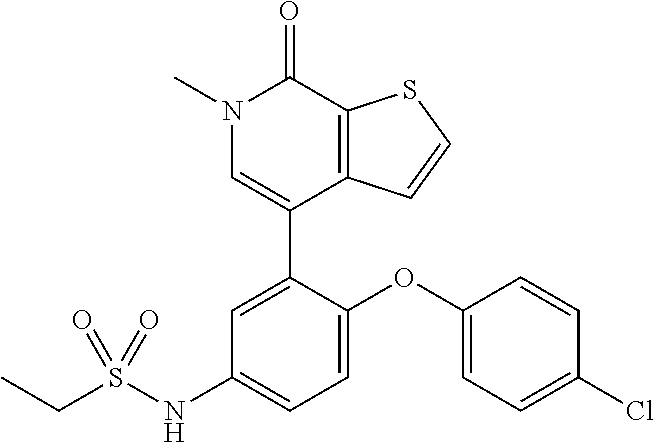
S1C=CC2=C1C(=O)N(C)C=C2C1=CC(NS(CC)(=O)=O)=CC=C1OC1=CC=C(Cl)C=C1
